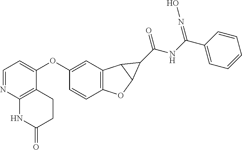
C1=NC2=C(C(OC3=CC4=C(C=C3)OC3C4C3C(NC(C3=CC=CC=C3)=NO)=O)=C1)CCC(=O)N2
